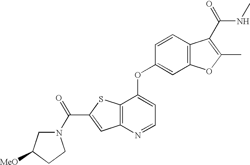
N1(C(C2=CC3=C(S2)C(OC2=CC4=C(C=C2)C(C(NC)=O)=C(C)O4)=CC=N3)=O)CC([MeO])CC1
